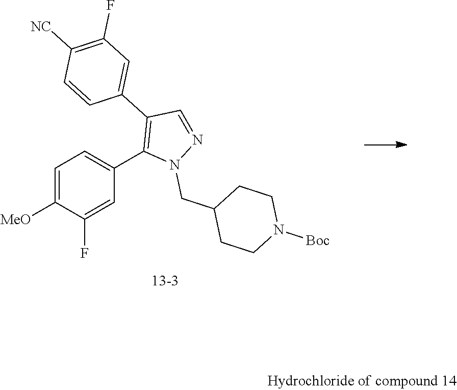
C1=C([MeO])C(F)=CC(C2=C(C3=CC(F)=C([NC])C=C3)C=NN2CC2CCN([Boc])CC2)=C1
